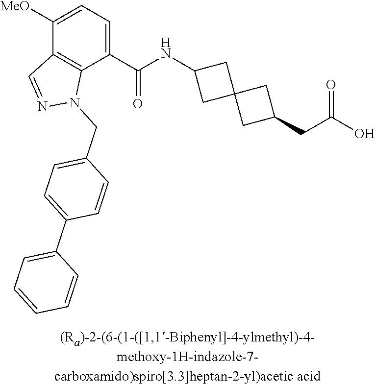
C1([MeO])=CC=C(C(NC2CC3(C2)CC(CC(O)=O)C3)=O)C2=C1C=NN2CC1=CC=C(C2=CC=CC=C2)C=C1
